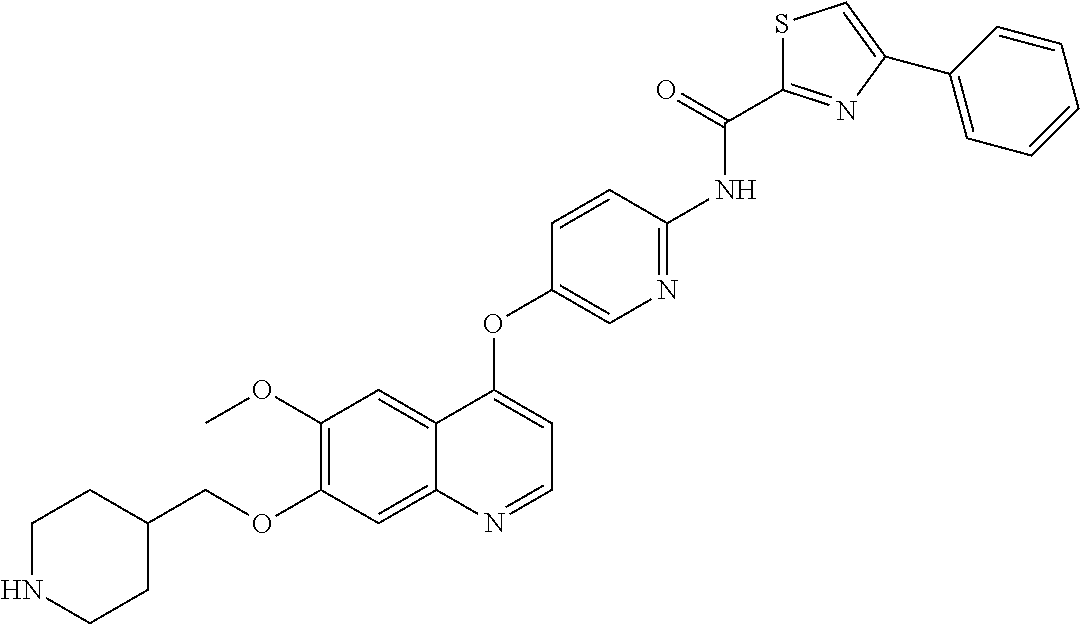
C1(OC)=C(OCC2CCNCC2)C=C2C(=C1)C(OC1=CN=C(NC(C3=NC(C4=CC=CC=C4)=CS3)=O)C=C1)=CC=N2
